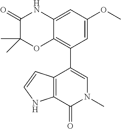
C12=CC(OC)=CC(C3=CN(C)C(=O)C4=C3C=CN4)=C1OC(C)(C)C(=O)N2
